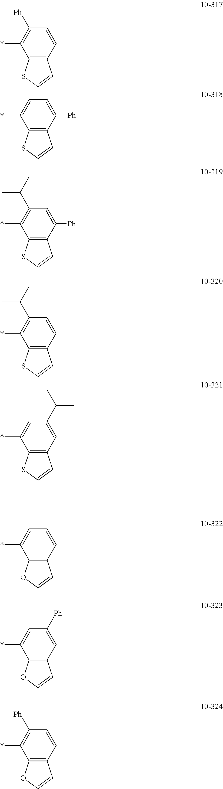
C12=C(C=CC([Ph])=C1*)C=CS2.C12=C(C([Ph])=CC=C1*)C=CS2.C12=C(C([Ph])=CC(C(C)C)=C1*)C=CS2.C12=C(C=CC(C(C)C)=C1*)C=CS2.C12=C(C=C(C(C)C)C=C1*)C=CS2.C12=C(C=CC=C1*)C=CO2.C12=C(C=C([Ph])C=C1*)C=CO2.C12=C(C=CC([Ph])=C1*)C=CO2
